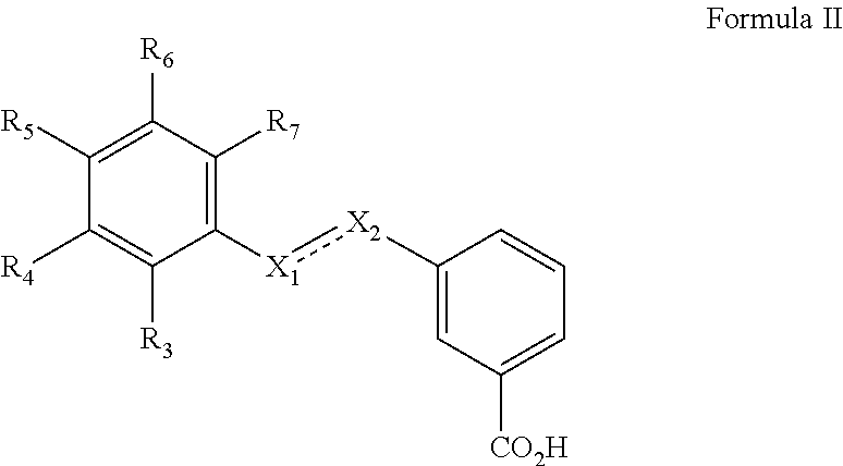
C1([R5])=C([R6])C([R7])=C([X1]:[X2]C2=CC([CO2H])=CC=C2)C([R3])=C1[R4]
